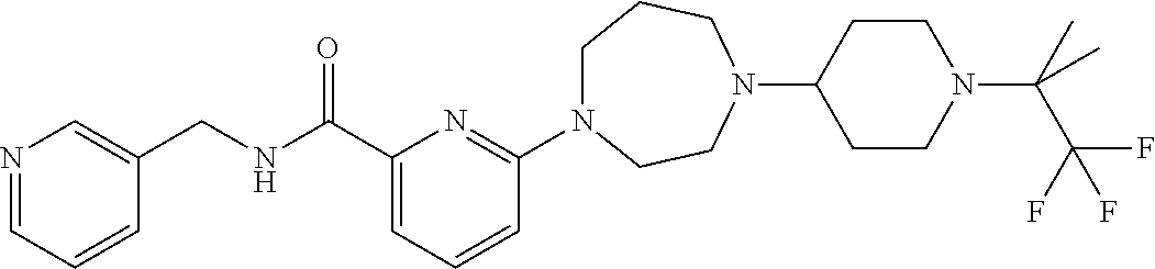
C1N(C2=NC(C(NCC3=CN=CC=C3)=O)=CC=C2)CCN(C2CCN(C(C(F)(F)F)(C)C)CC2)CC1
